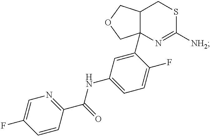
C12C(C3=CC(NC(=O)C4=NC=C(F)C=C4)=CC=C3F)(N=C([NH2])SC1)COC2
